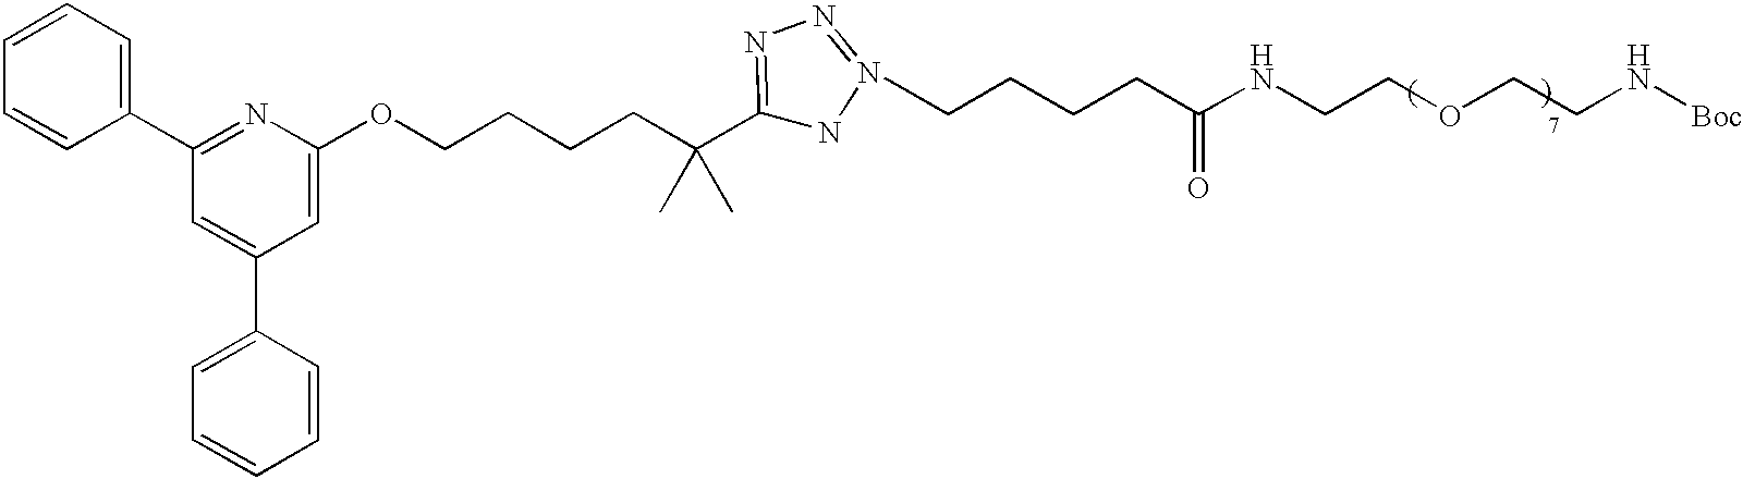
C1=CC(C2=NC(OCCCCC(C3=NN=NN3)(C)C)=CC(C3=CC=CC=C3)=C2)=CC=C1.C(CCCC(NCCOCCN[Boc])=O)C
